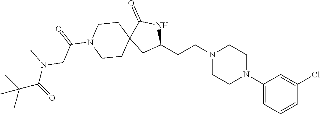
C1(N2CCN(CCC3NC(=O)C4(C3)CCN(C(=O)CN(C(C(C)(C)C)=O)C)CC4)CC2)=CC=CC(Cl)=C1
